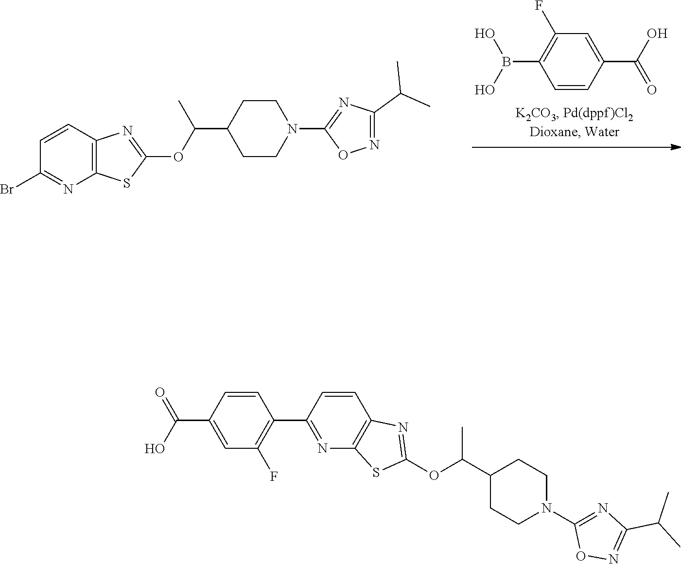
C1=CC(C(=O)O)=CC(F)=C1B(O)O.C1CN(C2=NC(C(C)C)=NO2)CCC1C(C)OC1=NC2=C(N=C(Br)C=C2)S1.C1=CC(C(O)=O)=CC(F)=C1C1=NC2=C(C=C1)N=C(OC(C1CCN(C3=NC(C(C)C)=NO3)CC1)C)S2
